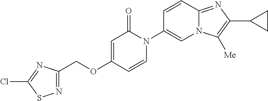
C(OC1=CC(=O)N(C2=CN3C(=NC(C4CC4)=C3[Me])C=C2)C=C1)C1=NSC(Cl)=N1
